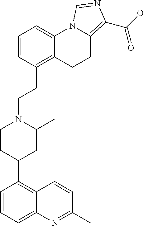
C1=CC(CCN2CCC(C3=C4C(=CC=C3)N=C(C)C=C4)CC2C)=C2C(=C1)N1C(=C(C(O)=O)N=C1)CC2
